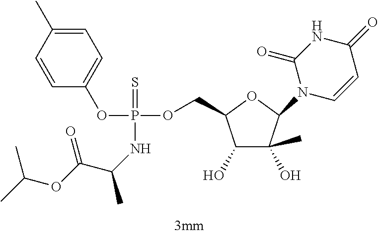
C1=CC(C)=CC=C1OP(OCC1C(O)C(O)(C)C(N2C=CC(=O)NC2=O)O1)(=S)NC(C)C(OC(C)C)=O
